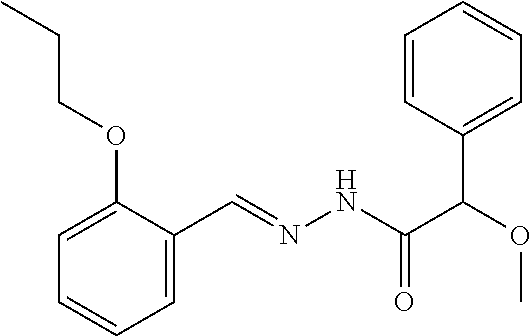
C1=C(OCCC)C(C=NNC(C(OC)C2=CC=CC=C2)=O)=CC=C1
